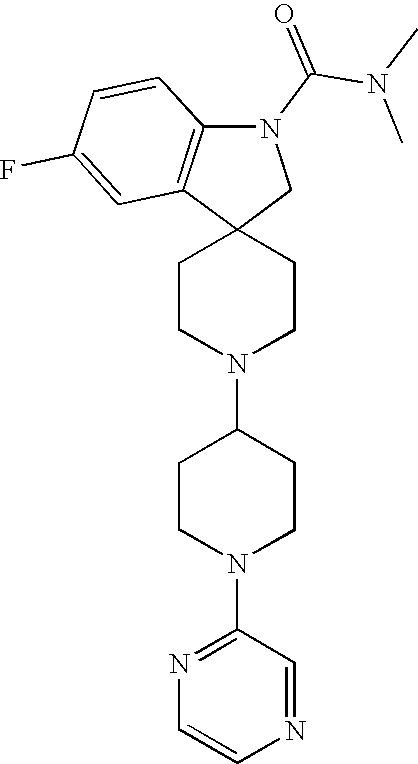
C1CN(C2CCN(C3=NC=CN=C3)CC2)CCC12CN(C(N(C)C)=O)C1=C2C=C(F)C=C1
